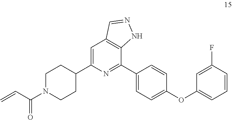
C1=C(C2CCN(C(C=C)=O)CC2)N=C(C2=CC=C(OC3=CC=CC(F)=C3)C=C2)C2=C1C=NN2
